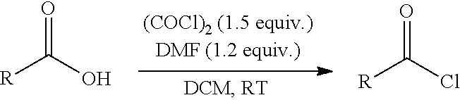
O=C(O)[R].O=C(Cl)[R]
